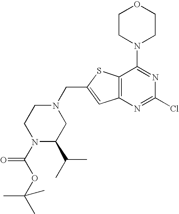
N1(CC2=CC3=C(S2)C(N2CCOCC2)=NC(Cl)=N3)CCN(C(OC(C)(C)C)=O)C(C(C)C)C1
